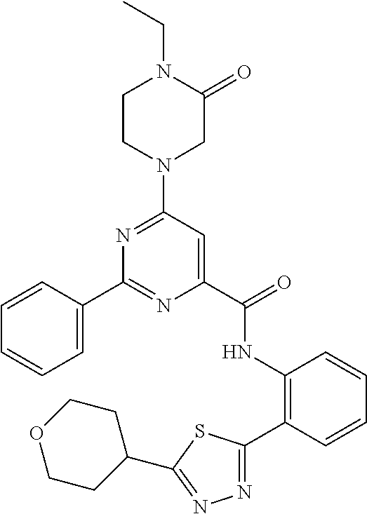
C1=CC(C2=NC(C(NC3=C(C4=NN=C(C5CCOCC5)S4)C=CC=C3)=O)=CC(N3CC(=O)N(CC)CC3)=N2)=CC=C1
